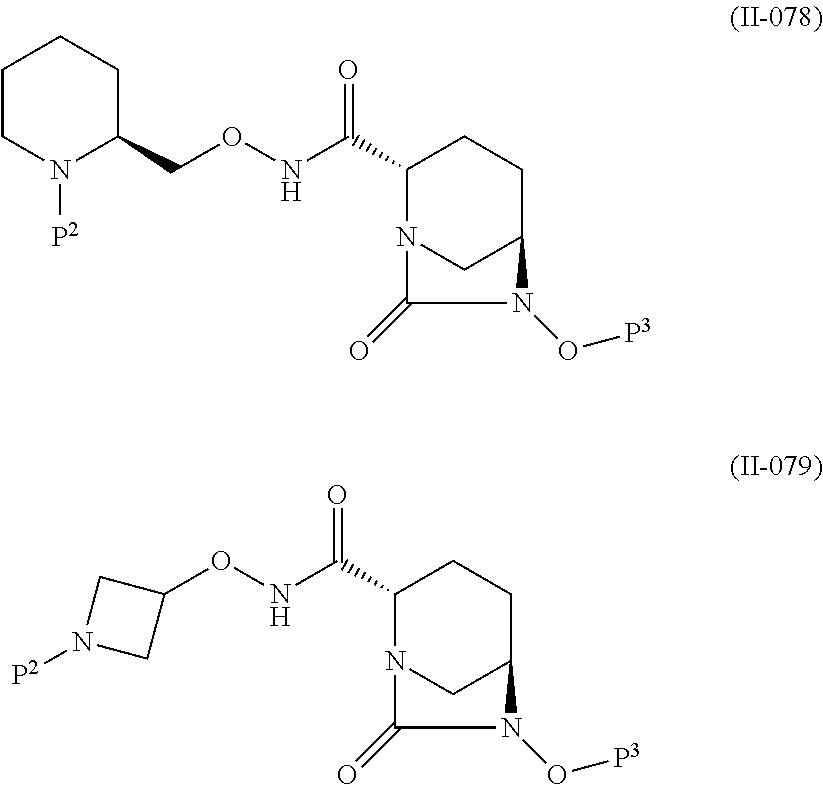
C1(C(NOC2CN([P2])C2)=O)N2CC(CC1)N(O[P3])C2=O.C1(C(NOCC2CCCCN2[P2])=O)N2CC(CC1)N(O[P3])C2=O
